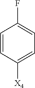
C1=CC([X4])=CC=C1F
